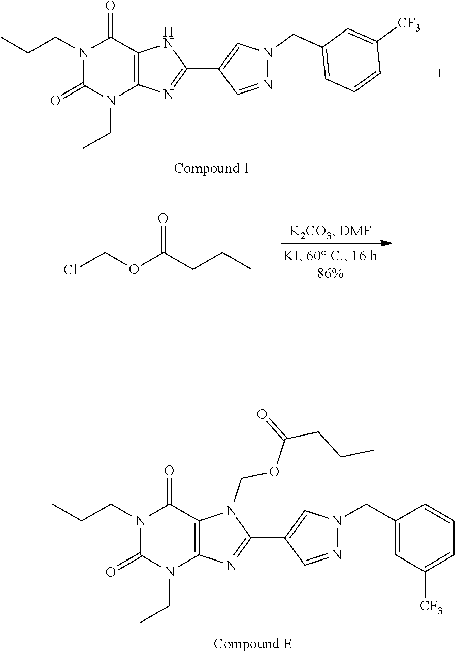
N1(CC)C(=O)N(CCC)C(=O)C2=C1N=C(C1=CN(CC3=CC([CF3])=CC=C3)N=C1)N2COC(CCC)=O.ClCOC(CCC)=O.N1(CC)C(=O)N(CCC)C(=O)C2=C1N=C(C1=CN(CC3=CC=CC([CF3])=C3)N=C1)N2
